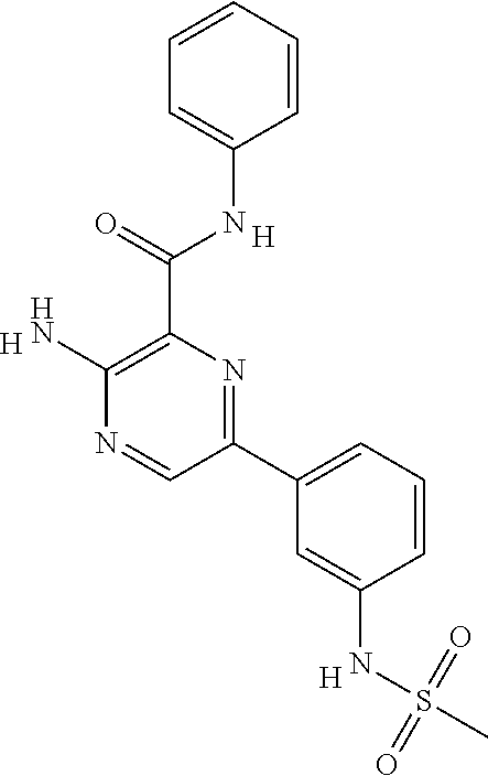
C1=CC=CC=C1NC(C1=C(N)N=CC(C2=CC=CC(NS(C)(=O)=O)=C2)=N1)=O.[H].[H].[H]
